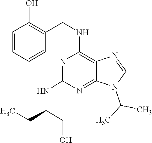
C1=NC2=C(NCC3=C(O)C=CC=C3)N=C(NC(CC)CO)N=C2N1C(C)C
